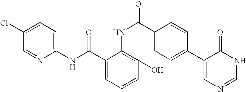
C1(NC(=O)C2=CC=CC(O)=C2NC(=O)C2=CC=C(C3=CN=CNC3=O)C=C2)=CC=C(Cl)C=N1
